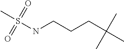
S(NCCCC(C)(C)C)(C)(=O)=O
